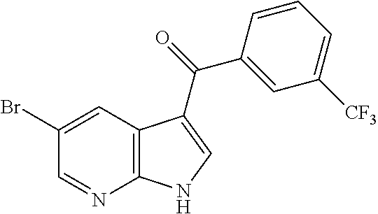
BrC1=CC2=C(N=C1)NC=C2C(C1=CC([CF3])=CC=C1)=O
